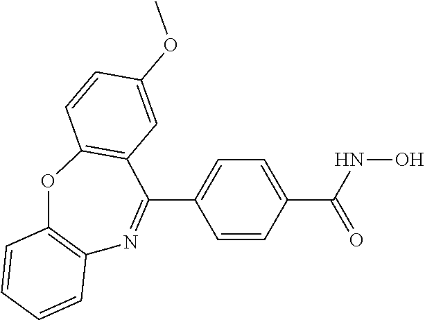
C12=C(OC3=C(C(C4=CC=C(C(NO)=O)C=C4)=N1)C=C(OC)C=C3)C=CC=C2
